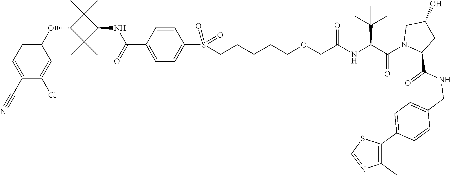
C1(C#N)=CC=C(OC2C(C)(C)C(NC(=O)C3=CC=C(S(CCCCCOCC(NC(C(N4CC(O)CC4C(NCC4=CC=C(C5=C(C)N=CS5)C=C4)=O)=O)C(C)(C)C)=O)(=O)=O)C=C3)C2(C)C)C=C1Cl
